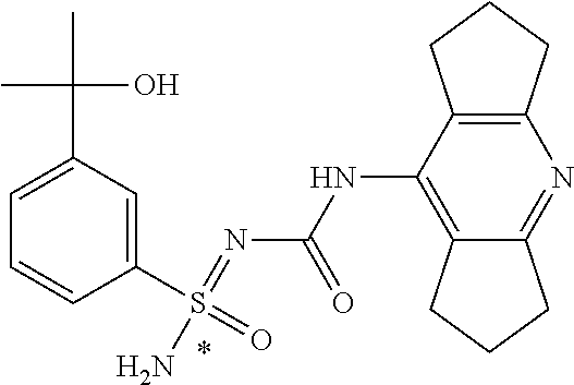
N(C1=C2C(=NC3=C1CCC3)CCC2)C(N=S(N)(C1=CC(C(C)(O)C)=CC=C1)=O)=O
